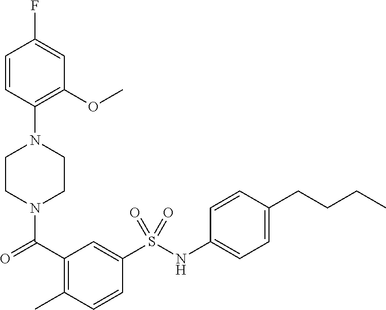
C1=CC(N2CCN(C(C3=C(C)C=CC(S(NC4=CC=C(CCCC)C=C4)(=O)=O)=C3)=O)CC2)=C(OC)C=C1F
